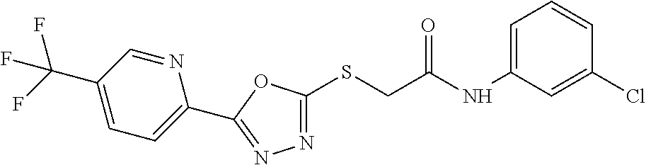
N1=C(SCC(NC2=CC=CC(Cl)=C2)=O)OC(C2=CC=C(C(F)(F)F)C=N2)=N1
